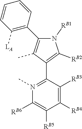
C1(C)=C(C2=C([LA])C=CC=C2)N([RB1])C([RB2])=C1C1=N(C)C([RB6])=C([RB5])C([RB4])=C1[RB3]
